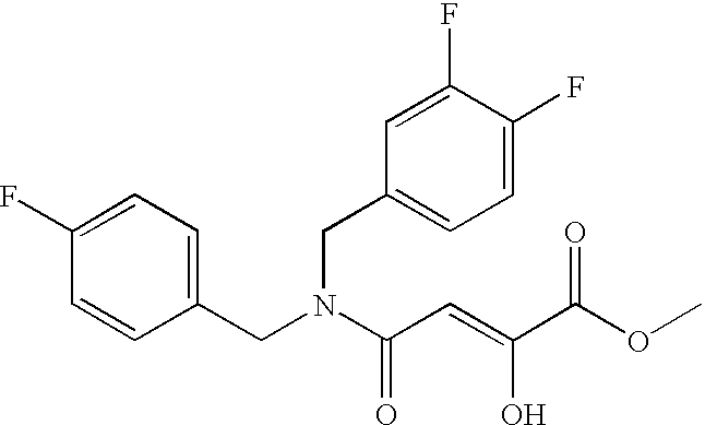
C1(F)=CC=C(CN(C(C=C(C(OC)=O)O)=O)CC2=CC=C(F)C(F)=C2)C=C1
